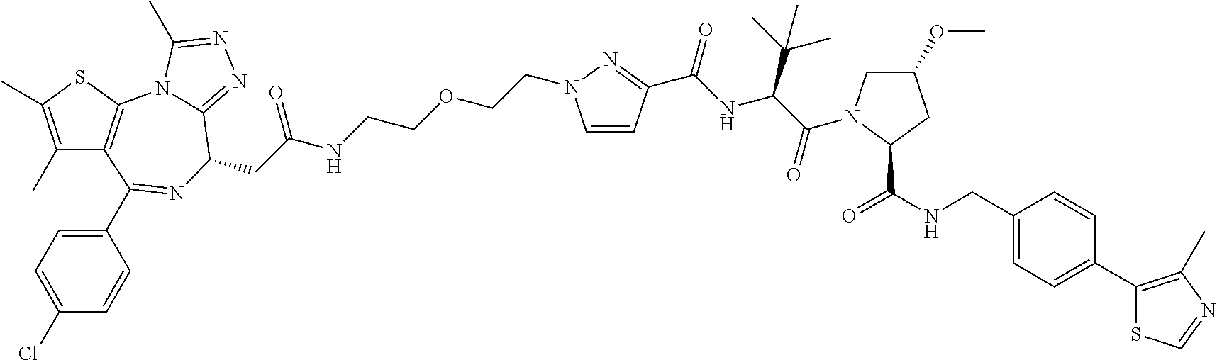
C1(C)=C(C)SC2=C1C(C1=CC=C(Cl)C=C1)=NC(CC(NCCOCCN1C=CC(C(NC(C(=O)N3CC(OC)CC3C(NCC3=CC=C(C4=C(C)N=CS4)C=C3)=O)C(C)(C)C)=O)=N1)=O)C1=NN=C(C)N21
